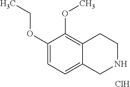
C1(OCC)=CC=C2C(=C1OC)CCNC2.Cl
